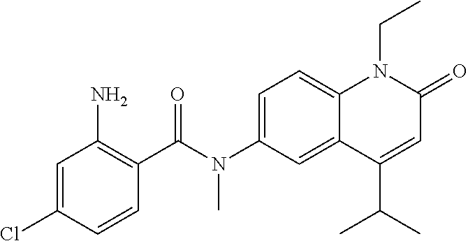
N(C1=CC=C2C(=C1)C(C(C)C)=CC(=O)N2CC)(C(C1=C(N)C=C(Cl)C=C1)=O)C
